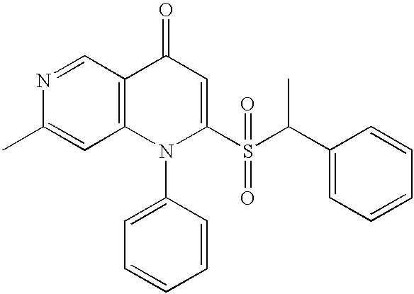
N1=CC2=C(C=C1C)N(C1=CC=CC=C1)C(S(C(C1=CC=CC=C1)C)(=O)=O)=CC2=O
